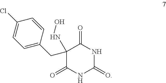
C1(NO)(CC2=CC=C(Cl)C=C2)C(=O)NC(=O)NC1=O
